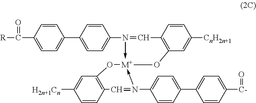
C1=CC(C([R])=O)=CC=C1C1=CC=C(N2->[M+]3(-N(C4=CC=C(C5=CC=C([C-]=O)C=C5)C=C4)=CC4=C(O3)C=C([H2n+1Cn])C=C4)OC3=C(C=2)C=CC([CnH2n+1])=C3)C=C1
